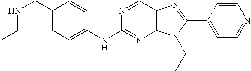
C1(CNCC)=CC=C(NC2=NC3=C(C=N2)N=C(C2=CC=NC=C2)N3CC)C=C1
